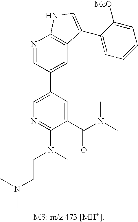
N1=CC(C2=CN=C(N(C)CCN(C)C)C(C(N(C)C)=O)=C2)=CC2=C1NC=C2C1=CC=CC=C1[MeO]
